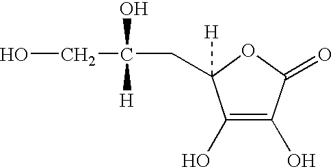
OCC(O)([H])CC1([H])C(O)=C(O)C(=O)O1
